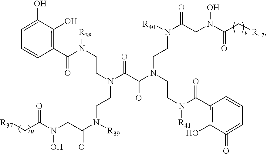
ON(CC(N(CCN(C(C(N(CCN(C(CN(O)C(C[R42])=O)=O)[R40])CCN([R41])C(C1=C(O)C(=O)=CC=C1)=O)=O)=O)CCN([R38])C(C1=C(O)C(O)=CC=C1)=O)[R39])=O)C(C[R37])=O
